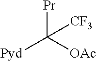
[Pr]C([OAc])([Pyd])[CF3]
